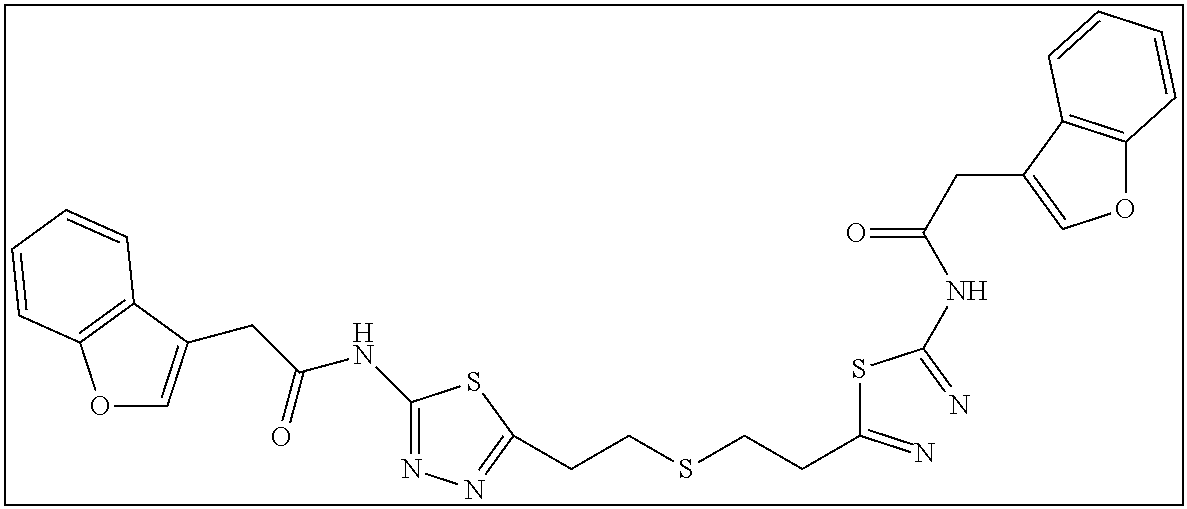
O1C=C(CC(NC2=NN=C(CCSCCC(SC(=N)NC(CC3=COC4=C3C=CC=C4)=O)=N)S2)=O)C2=C1C=CC=C2
